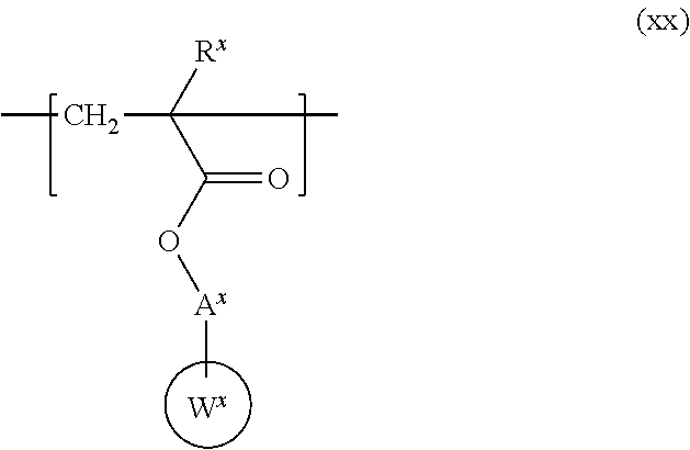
CCC(C(O[Ax]C)=O)([Rx])C
